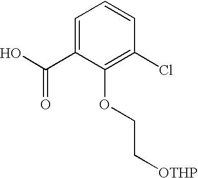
C1=C(C(O)=O)C(OCC[OTHP])=C(Cl)C=C1
